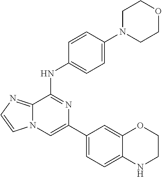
C1(C2=CC=C3C(=C2)OCCN3)=CN2C(=NC=C2)C(NC2=CC=C(N3CCOCC3)C=C2)=N1
